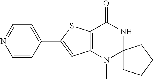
C1=CC(C2=CC3=C(S2)C(=O)NC2(N3C)CCCC2)=CC=N1
